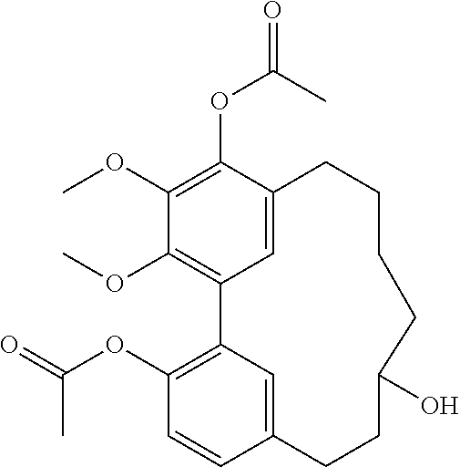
C1(OC)=C(OC(=O)C)C2=CC(=C1OC)C1=C(OC(=O)C)C=CC(=C1)CCC(O)CCCC2
